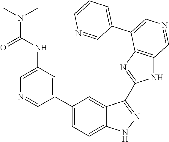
N(C1=CN=CC(C2=CC=C3C(=C2)C(C2=NC4=C(N2)C=NC=C4C2=CC=CN=C2)=NN3)=C1)C(N(C)C)=O
